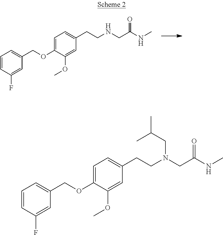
C1=C(OCC2=CC=CC(F)=C2)C(OC)=CC(CCNCC(NC)=O)=C1.C1=C(OCC2=CC=CC(F)=C2)C(OC)=CC(CCN(CC(NC)=O)CC(C)C)=C1
